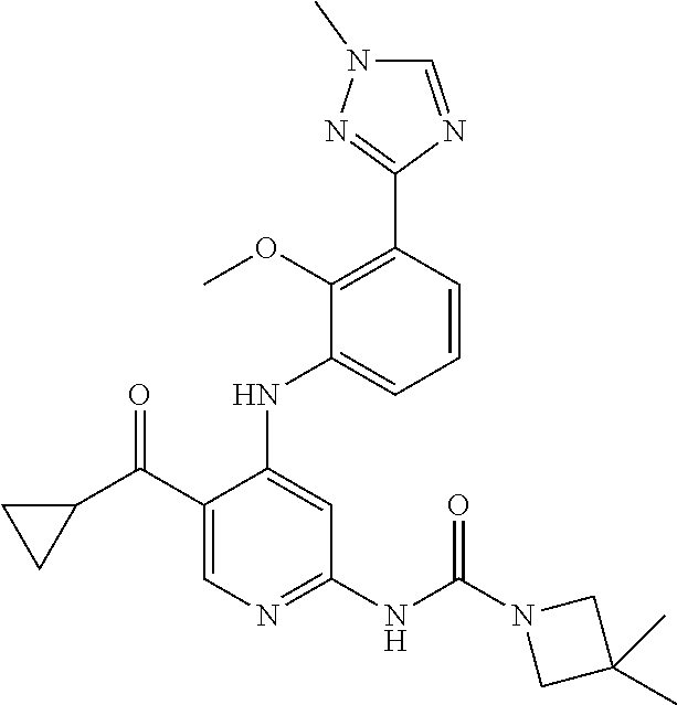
C1=CC(C2=NN(C)C=N2)=C(OC)C(NC2=CC(NC(N3CC(C)(C)C3)=O)=NC=C2C(C2CC2)=O)=C1
